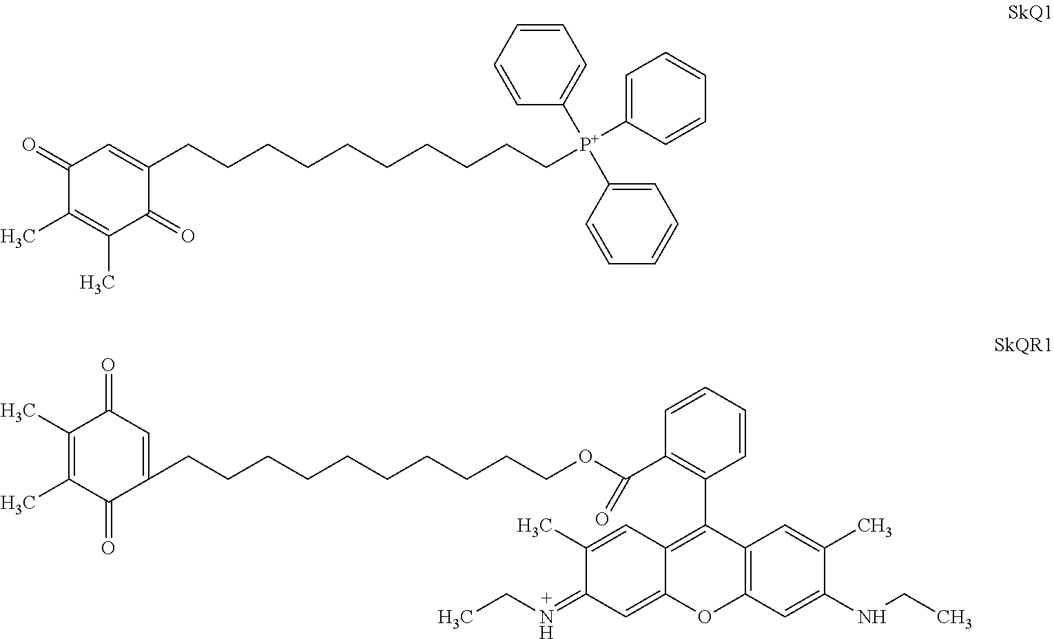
C1([P+](C2=CC=CC=C2)(C2=CC=CC=C2)CCCCCCCCCCC2=CC(=O)C(C)=C(C)C2=O)=CC=CC=C1.C1(C)=C(C)C(=O)C(CCCCCCCCCCOC(=O)C2=C(C3=C4C(=CC(=NCC)C(C)=C4)OC4=C3C=C(C)C(NCC)=C4)C=CC=C2)=CC1=O
